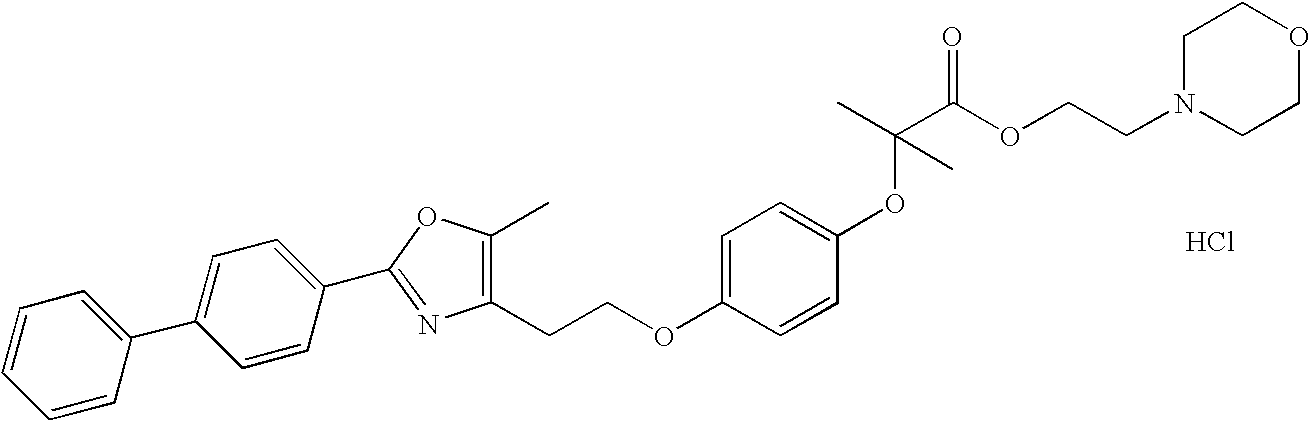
Cl.C1=CC(C2=CC=C(C3=NC(CCOC4=CC=C(OC(C)(C(OCCN5CCOCC5)=O)C)C=C4)=C(C)O3)C=C2)=CC=C1
